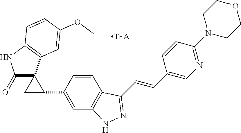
C1(=O)C2(C3=C(N1)C=CC(OC)=C3)CC2C1=CC2=C(C(C=CC3=CN=C(N4CCOCC4)C=C3)=NN2)C=C1
